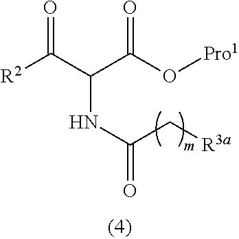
[R2]C(C(C(O[Pro1])=O)NC(=O)C[R3a])=O
